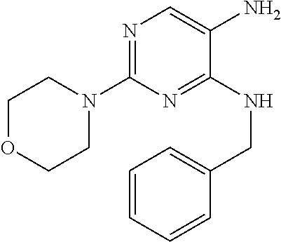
N1=C(N2CCOCC2)N=C(NCC2=CC=CC=C2)C(N)=C1
